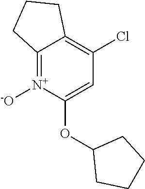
C12=[N+]([-O])C(OC3CCCC3)=CC(Cl)=C1CCC2
